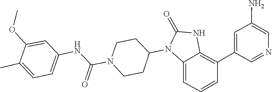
C1CN(C(NC2=CC=C(C)C(OC)=C2)=O)CCC1N1C(=O)NC2=C(C3=CC(N)=CN=C3)C=CC=C12
